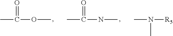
O=C(C)OC.O=C(C)NC.N(C)([R5])C
